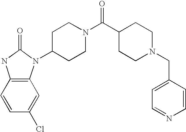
C1CC(C(N2CCC(N3C(=O)NC4=C3C=C(Cl)C=C4)CC2)=O)CCN1CC1=CC=NC=C1
